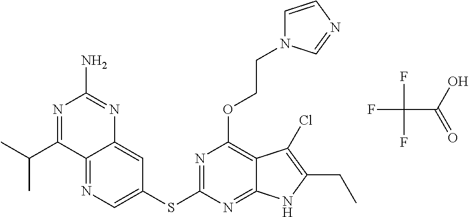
C12=NC=C(SC3=NC(OCCN4C=CN=C4)=C4C(=N3)NC(CC)=C4Cl)C=C1N=C(N)N=C2C(C)C.FC(C(O)=O)(F)F
